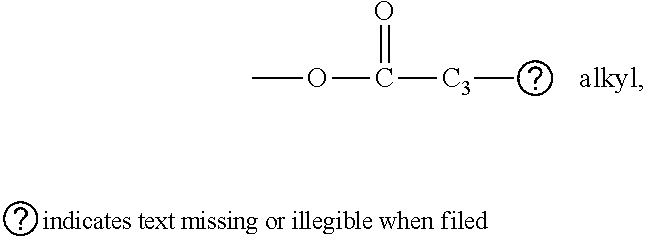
COC(=O)[C3]C.[alkyl]
